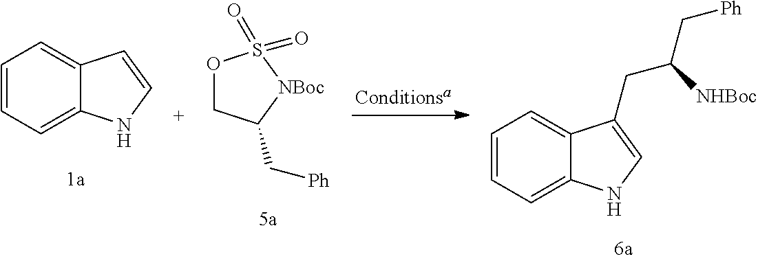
C1=CC=C2C(=C1)C=CN2.O1CC(C[Ph])[NBoc]S1(=O)=O.C1=CC=C2C(=C1)C(CC(C[Ph])[NHBoc])=CN2
